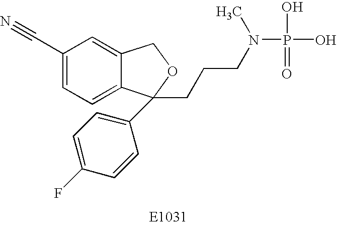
C1(C#N)=CC=C2C(=C1)COC2(C1=CC=C(F)C=C1)CCCN(P(=O)(O)O)C
